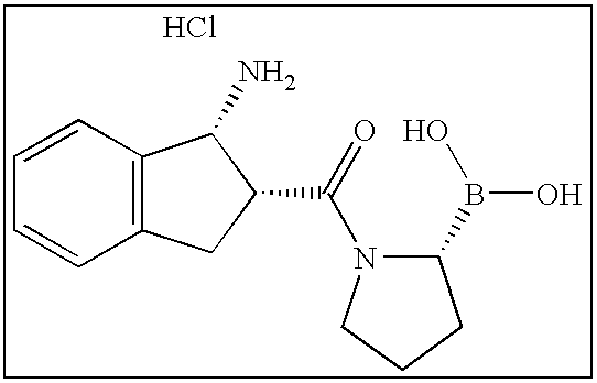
C1=CC2=C(C=C1)CC(C(=O)N1C(B(O)O)CCC1)C2N.Cl
